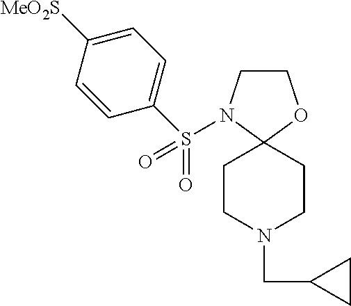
C1COC2(N1S(=O)(=O)C1=CC=C([MeO2S])C=C1)CCN(CC1CC1)CC2
